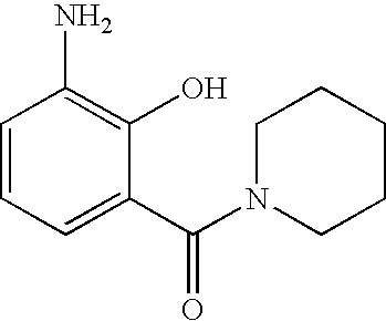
C(N1CCCCC1)(C1=CC=CC(N)=C1O)=O
